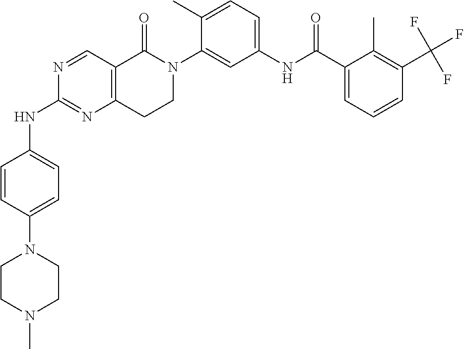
N1=CC2=C(N=C1NC1=CC=C(N3CCN(C)CC3)C=C1)CCN(C1=CC(NC(C3=CC=CC(C(F)(F)F)=C3C)=O)=CC=C1C)C2=O
